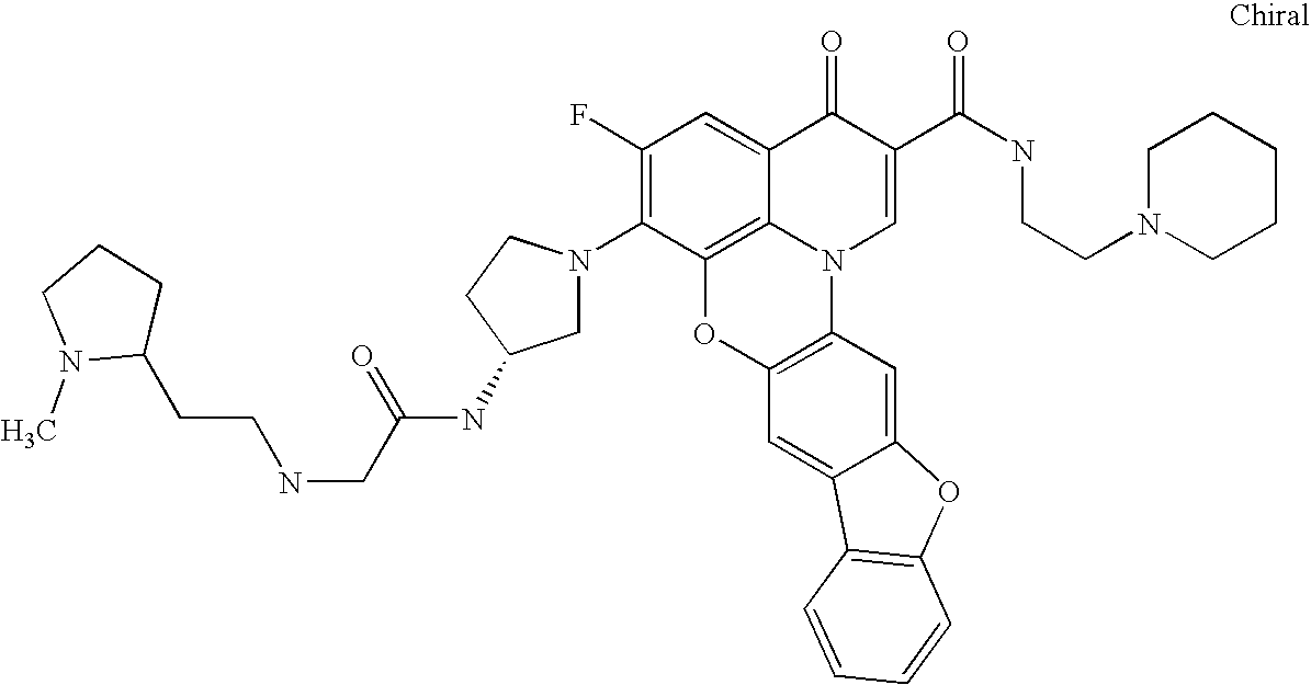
C1(F)=C(N2CC(NC(CNCCC3CCCN3C)=O)CC2)C2=C3C(=C1)C(=O)C(C(NCCN1CCCCC1)=O)=CN3C1=C(O2)C=C2C(=C1)OC1=C2C=CC=C1
